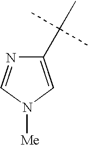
C1(C(C)(C)C)=CN([Me])C=N1
